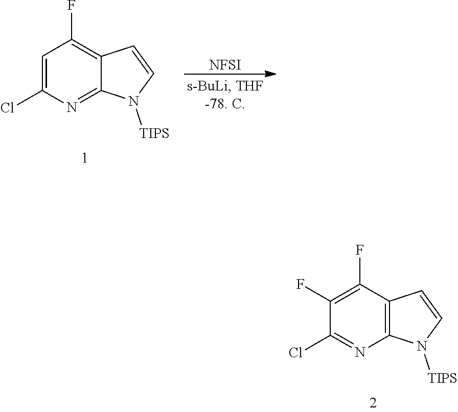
C1=C(Cl)N=C2C(=C1F)C=CN2[TIPS].[NFSI].C1(F)=C(F)C2=C(N=C1Cl)N([TIPS])C=C2
